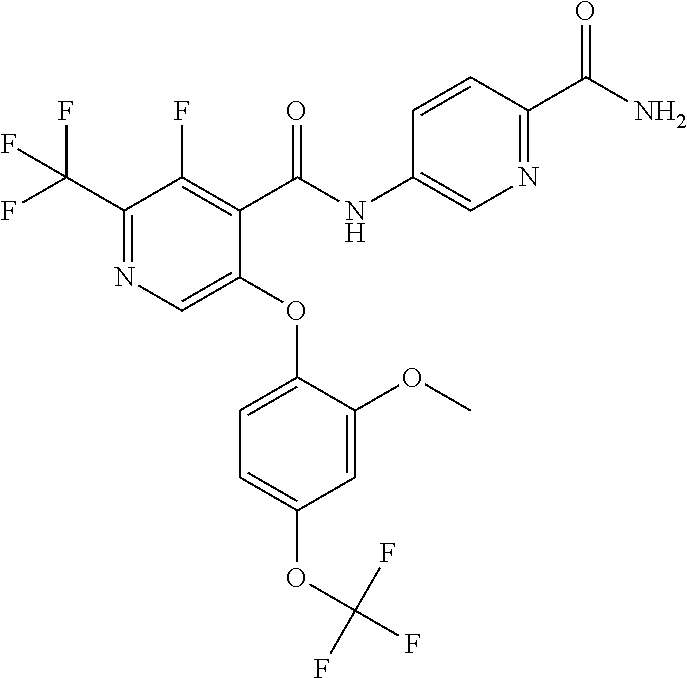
C1(C(F)(F)F)=NC=C(OC2=CC=C(OC(F)(F)F)C=C2OC)C(C(NC2=CN=C(C(N)=O)C=C2)=O)=C1F
